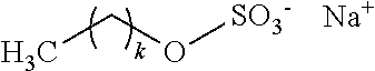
CCO[SO3-].[Na]
